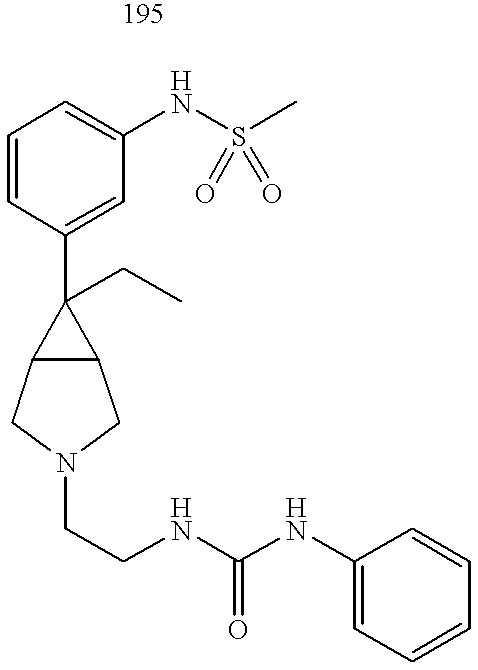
C1=CC(C2(CC)C3C2CN(CCNC(NC2=CC=CC=C2)=O)C3)=CC(NS(C)(=O)=O)=C1
